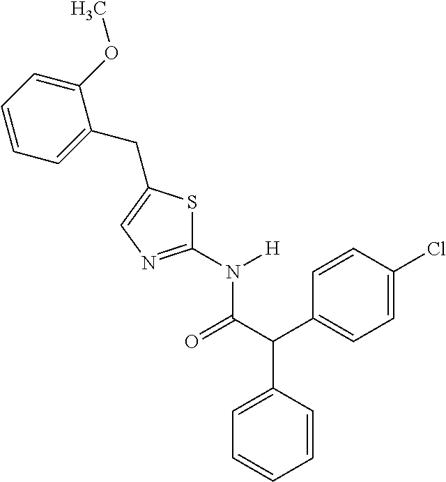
C1(N([H])C(C(C2=CC=C(Cl)C=C2)C2=CC=CC=C2)=O)=NC=C(CC2=CC=CC=C2OC)S1
